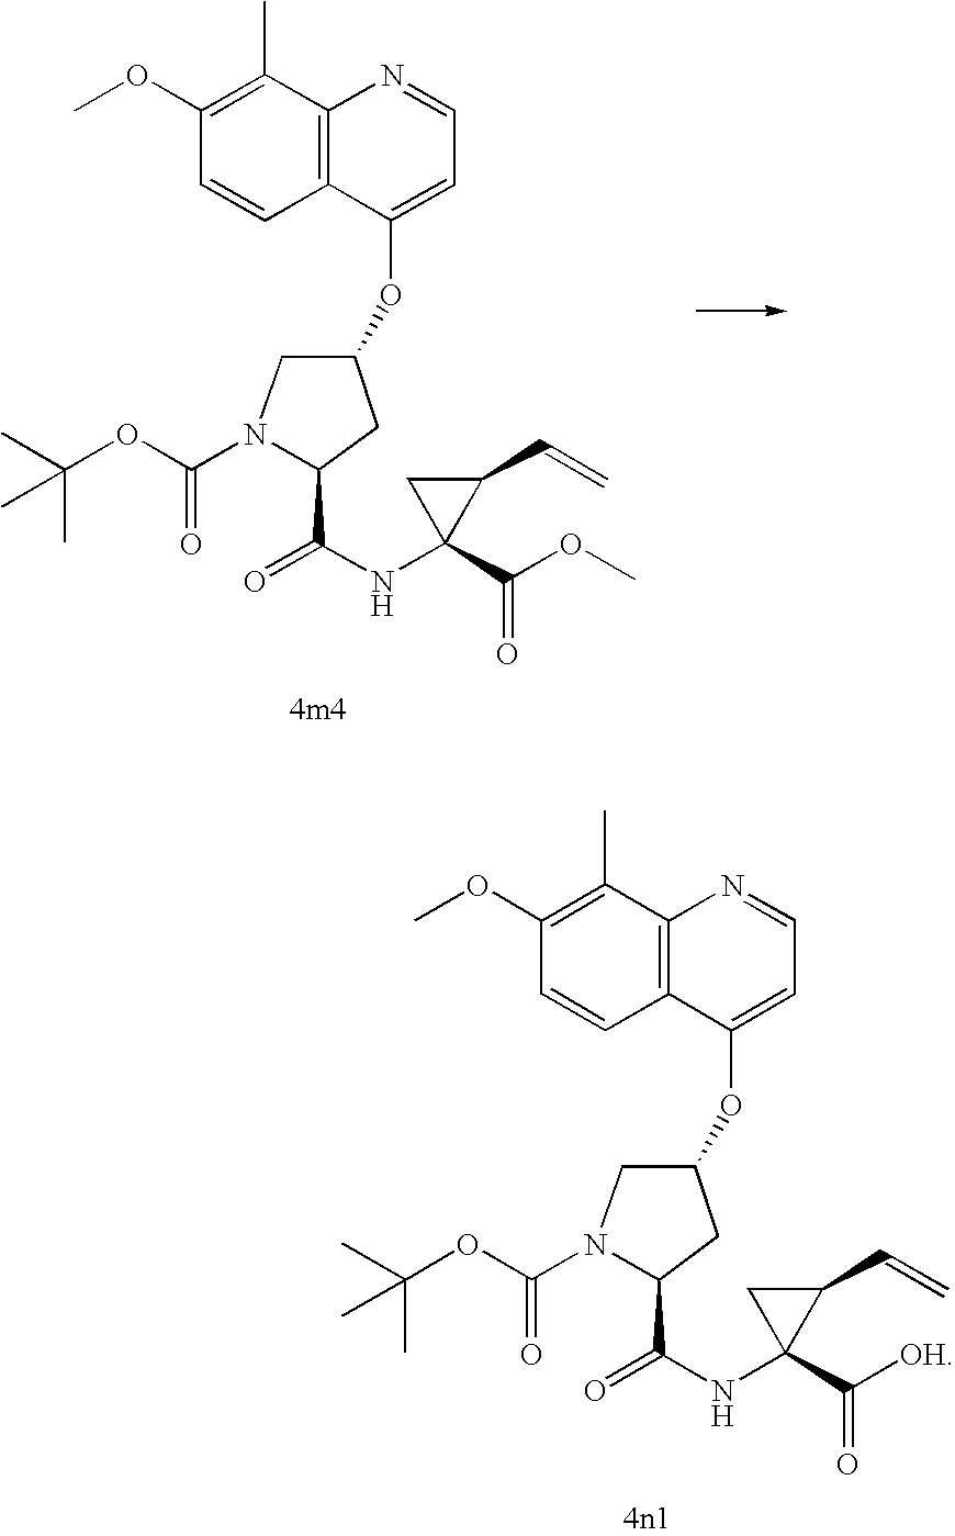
C(OC)(=O)C1(NC(C2N(C(OC(C)(C)C)=O)CC(OC3=CC=NC4=C3C=CC(OC)=C4C)C2)=O)C(C=C)C1.C([OH])(=O)C1(NC(C2N(C(OC(C)(C)C)=O)CC(OC3=CC=NC4=C3C=CC(OC)=C4C)C2)=O)C(C=C)C1
